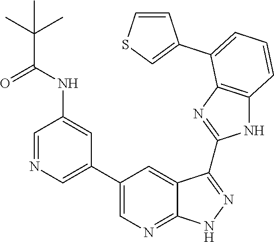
C1=NC=C(C2=CN=C3C(=C2)C(C2=NC4=C(N2)C=CC=C4C2=CSC=C2)=NN3)C=C1NC(C(C)(C)C)=O
